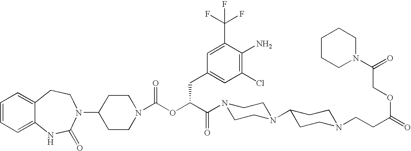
C12=CC=CC=C1NC(=O)N(C1CCN(C(OC(C(=O)N3CCN(C4CCN(CCC(=O)OCC(N5CCCCC5)=O)CC4)CC3)CC3=CC(Cl)=C(N)C(C(F)(F)F)=C3)=O)CC1)CC2
